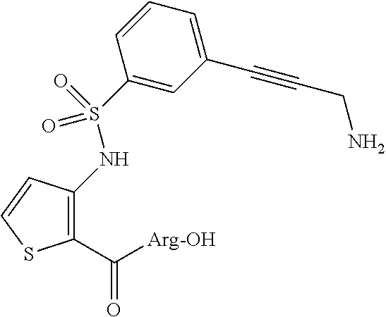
C1(C([Arg-OH])=O)=C(NS(=O)(=O)C2=CC(C#CCN)=CC=C2)C=CS1
